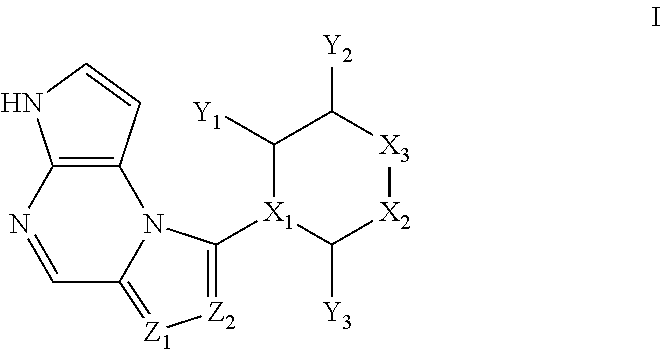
C12=C(C=CN1)N1C([X1]3C([Y3])[X2][X3]C([Y2])C3[Y1])=[Z2][Z1]=C1C=N2
